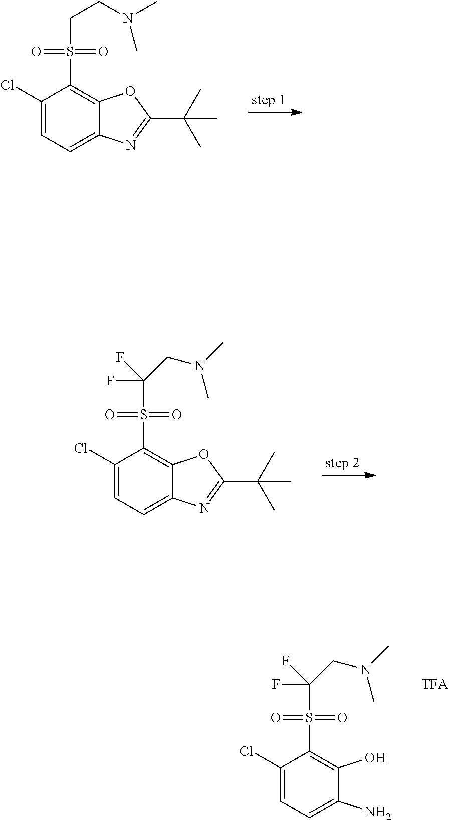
C1(Cl)=CC=C2C(=C1S(=O)(=O)CCN(C)C)OC(C(C)(C)C)=N2.C1(Cl)=CC=C2C(=C1S(=O)(=O)C(CN(C)C)(F)F)OC(C(C)(C)C)=N2.C1(Cl)=CC=C(N)C(O)=C1S(=O)(=O)C(F)(F)CN(C)C
